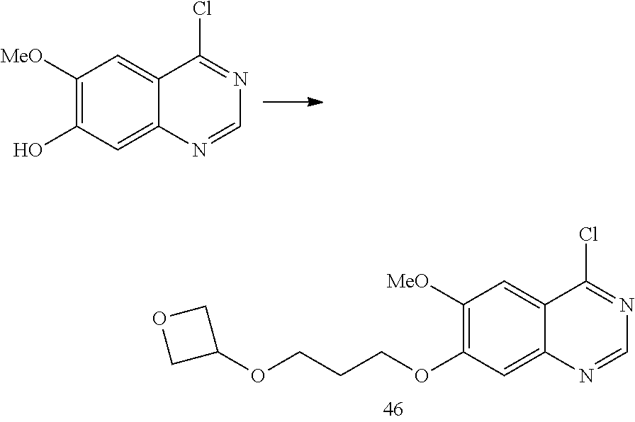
C1([MeO])=C(O)C=C2C(=C1)C(Cl)=NC=N2.C1([MeO])=C(OCCCOC2COC2)C=C2C(=C1)C(Cl)=NC=N2
